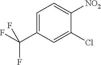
C1=C(C(F)(F)F)C=C(Cl)C([NO2])=C1
